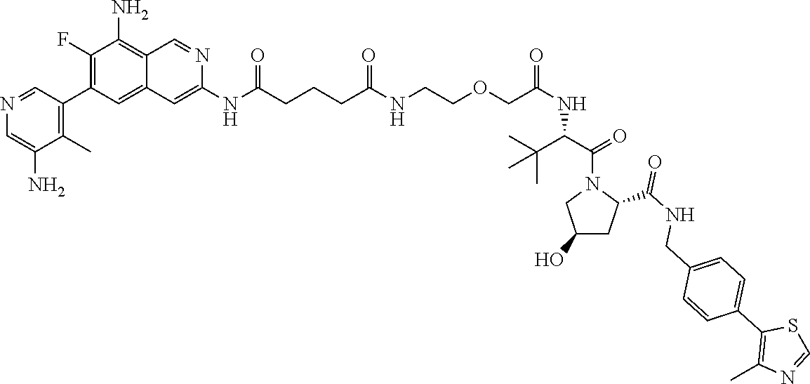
N(C(CCCC(NCCOCC(NC(C(N1CC(O)CC1C(NCC1=CC=C(C2=C(C)N=CS2)C=C1)=O)=O)C(C)(C)C)=O)=O)=O)C1=CC2=CC(C3=C(C)C(N)=CN=C3)=C(F)C(N)=C2C=N1
